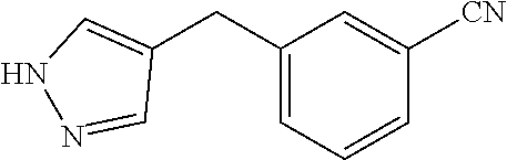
C1=C(CC2=CNN=C2)C=C([CN])C=C1
